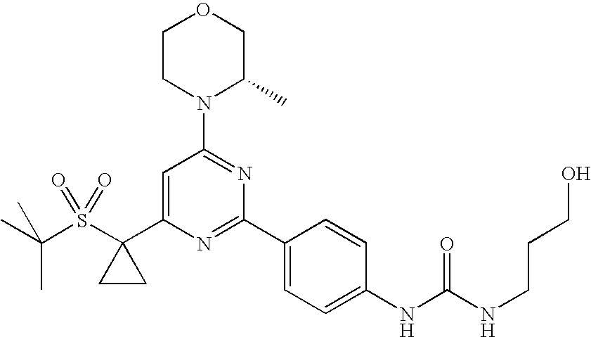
CC(S(C1(C2=CC(N3C(C)COCC3)=NC(C3=CC=C(NC(=O)NCCCO)C=C3)=N2)CC1)(=O)=O)(C)C
